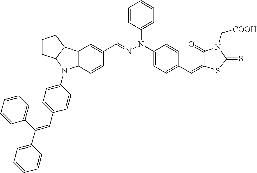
C12=C(C=CC(C=NN(C3=CC=C(C=C4C(=O)N(C[COOH])C(=S)S4)C=C3)C3=CC=CC=C3)=C1)N(C1=CC=C(C=C(C3=CC=CC=C3)C3=CC=CC=C3)C=C1)C1C2CCC1
